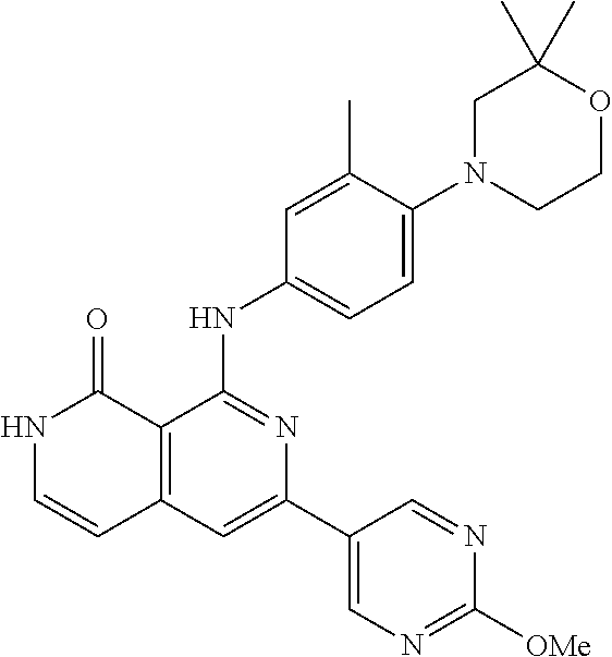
C12=C(C=C(C3=CN=C([OMe])N=C3)N=C1NC1=CC=C(N3CCOC(C)(C)C3)C(C)=C1)C=CNC2=O
